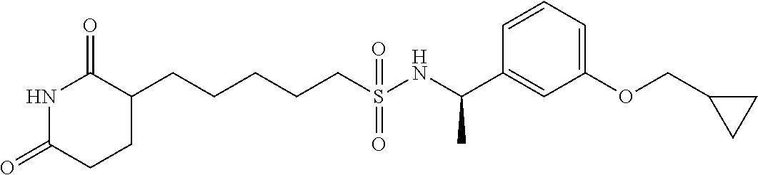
N1C(=O)CCC(CCCCCS(NC(C2=CC(OCC3CC3)=CC=C2)C)(=O)=O)C1=O
